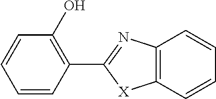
C1=CC(C2=NC3=C([X]2)C=CC=C3)=C(O)C=C1
